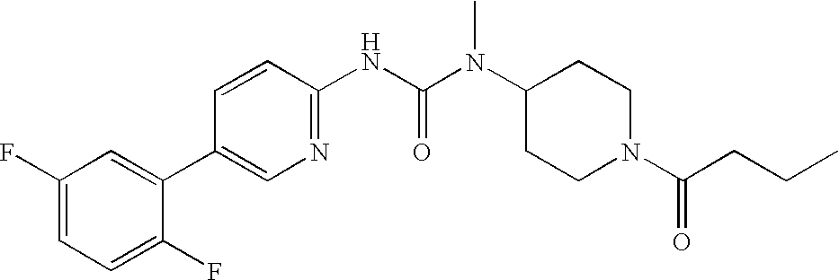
C1(F)=CC=C(F)C(C2=CN=C(NC(N(C3CCN(C(CCC)=O)CC3)C)=O)C=C2)=C1
